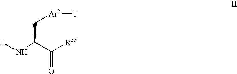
[J]NC(C[Ar2][T])C([R55])=O
